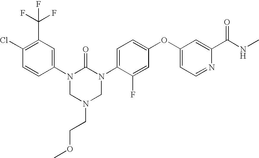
C1(Cl)=C(C(F)(F)F)C=C(N2CN(CCOC)CN(C3=CC=C(OC4=CC=NC(C(NC)=O)=C4)C=C3F)C2=O)C=C1
